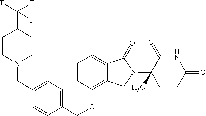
C(OC1=C2C(=CC=C1)C(=O)N(C1(C)C(=O)NC(=O)CC1)C2)C1=CC=C(CN2CCC(C(F)(F)F)CC2)C=C1
